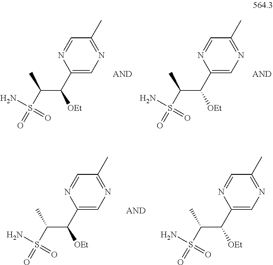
NS(C(C(C1=CN=C(C)C=N1)[OEt])C)(=O)=O.NS(C(C(C1=CN=C(C)C=N1)[OEt])C)(=O)=O.NS(C(C(C1=CN=C(C)C=N1)[OEt])C)(=O)=O.NS(C(C(C1=CN=C(C)C=N1)[OEt])C)(=O)=O
